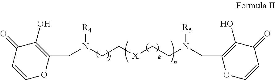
C1(=O)C=COC(CN(CC[X]CCN(CC2=C(O)C(=O)C=CO2)[R5])[R4])=C1O
